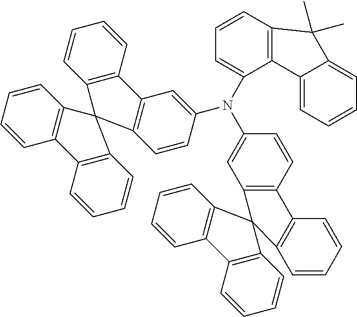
C12=C(C=CC(N(C3=CC4=C(C=C3)C3(C5=C4C=CC=C5)C4=C(C=CC=C4)C4=C3C=CC=C4)C3=CC=CC4=C3C3=CC=CC=C3C4(C)C)=C1)C1=C(C=CC=C1)C21C2=C(C=CC=C2)C2=C1C=CC=C2
